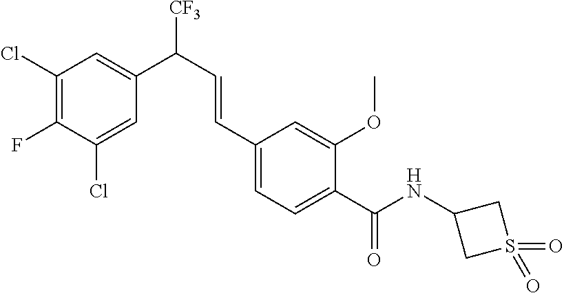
C1(Cl)=C(F)C(Cl)=CC(C(C=CC2=CC=C(C(NC3CS(=O)(=O)C3)=O)C(OC)=C2)[CF3])=C1
